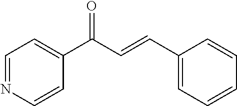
C1=NC=CC(C(C=CC2=CC=CC=C2)=O)=C1
